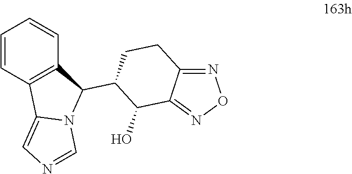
N1=C2C(=NO1)C(O)C(C1C3=C(C4=CN=CN14)C=CC=C3)CC2
